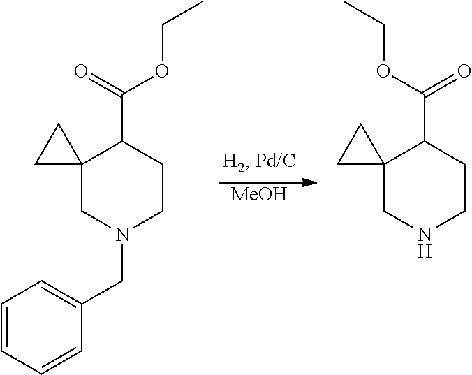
C1=CC=CC(CN2CCC(C(OCC)=O)C3(C2)CC3)=C1.[MeOH].N1CCC(C(=O)OCC)C2(C1)CC2
